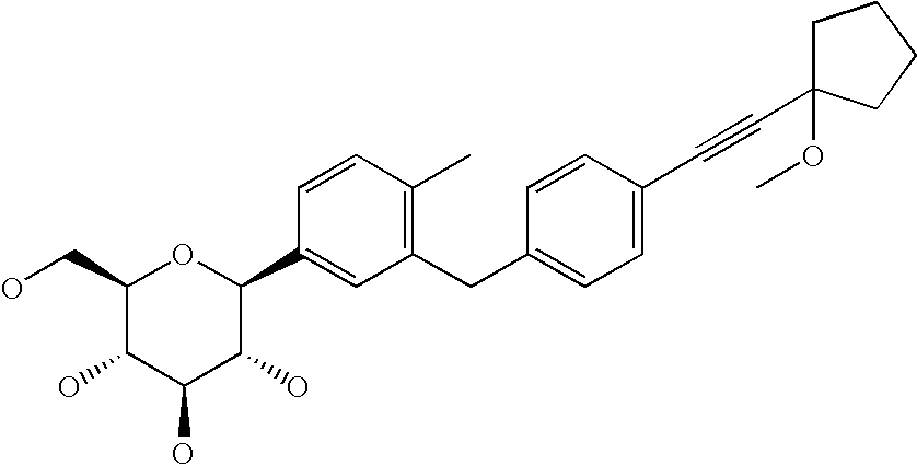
C1(CO)C(O)C(O)C(O)C(C2=CC(CC3=CC=C(C#CC4(OC)CCCC4)C=C3)=C(C)C=C2)O1
